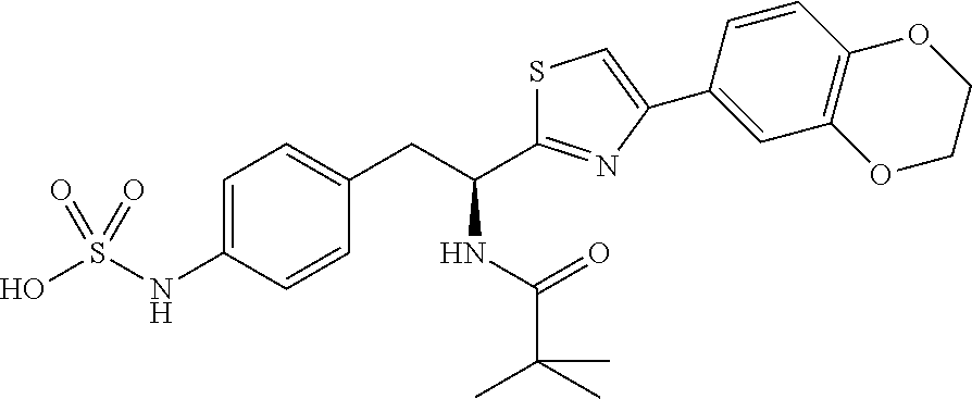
C(CC1=CC=C(NS(O)(=O)=O)C=C1)(NC(=O)C(C)(C)C)C1=NC(C2=CC3=C(C=C2)OCCO3)=CS1
